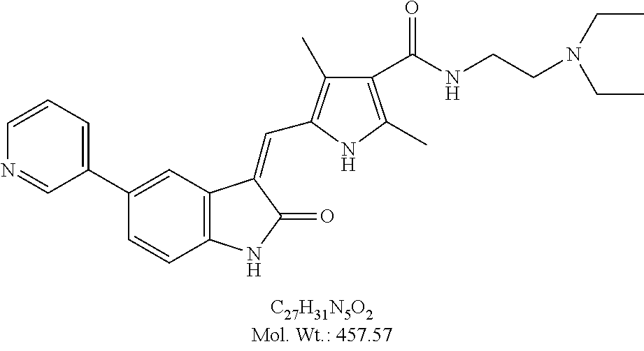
C1(C2=CC3=C(C=C2)NC(=O)C3=CC2=C(C)C(C(NCCN(CC)CC)=O)=C(C)N2)=CC=CN=C1
